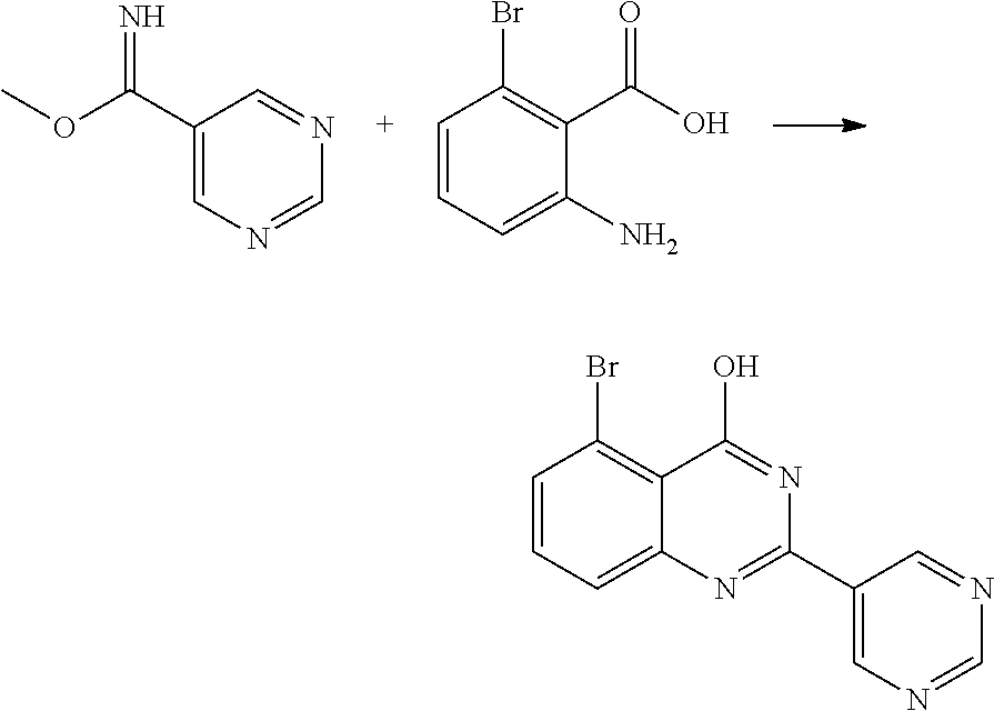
C1(C(=N)OC)=CN=CN=C1.C1=CC=C(N)C(C(O)=O)=C1Br.C1(C2=NC3=CC=CC(Br)=C3C(O)=N2)=CN=CN=C1
